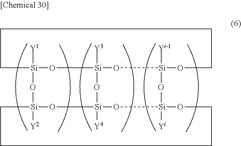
[Y1][Si]12O[Si]3([Y3])O[Si]([Yi-1])(OCCCC1)O[Si]1([Yi])O[Si]([Y4])(O[Si]([Y2])(O2)CCCCO1)O3
